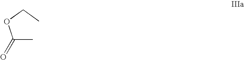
C(C)(OCC)=O
